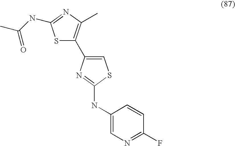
S1C(C2=CSC(NC3=CN=C(F)C=C3)=N2)=C(C)N=C1NC(C)=O
